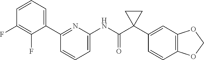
C1(C2=CC=CC(F)=C2F)=NC(NC(C2(C3=CC4=C(C=C3)OCO4)CC2)=O)=CC=C1
